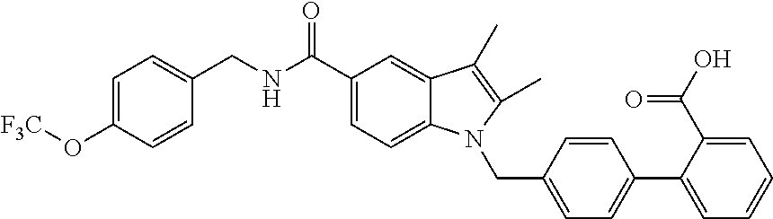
C1=C(C2=CC=C(CN3C4=CC=C(C(=O)NCC5=CC=C(O[F3C])C=C5)C=C4C(C)=C3C)C=C2)C(C(O)=O)=CC=C1
